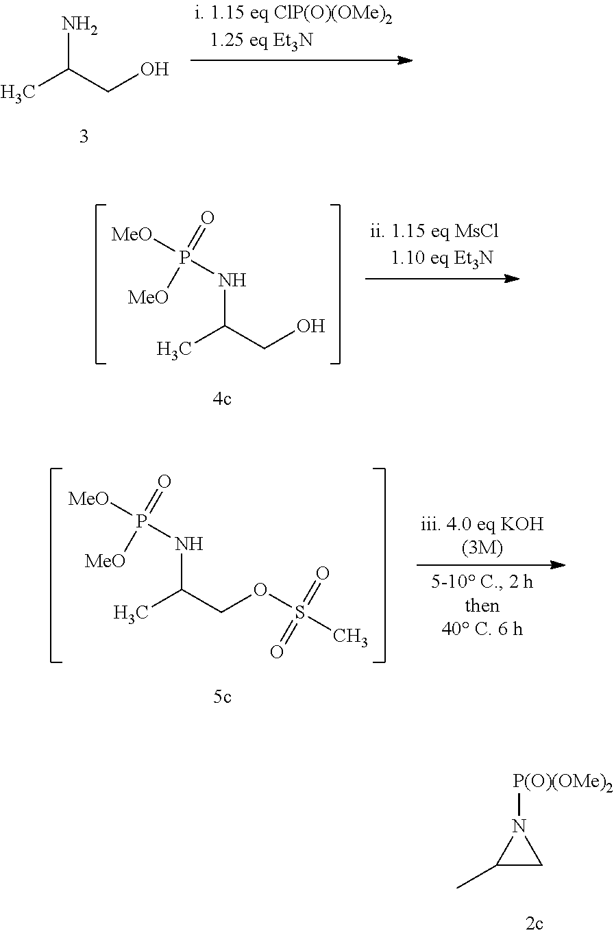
CC(CO)N.CC(CO)NP([MeO])(=O)[MeO].CC(COS(C)(=O)=O)NP([MeO])(=O)[MeO].C1(C)CN1[P(O)(OMe)2]
